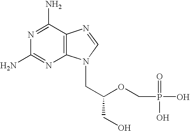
C1(N)=NC2=C(C(N)=N1)N=CN2CC(OCP(=O)(O)O)CO
